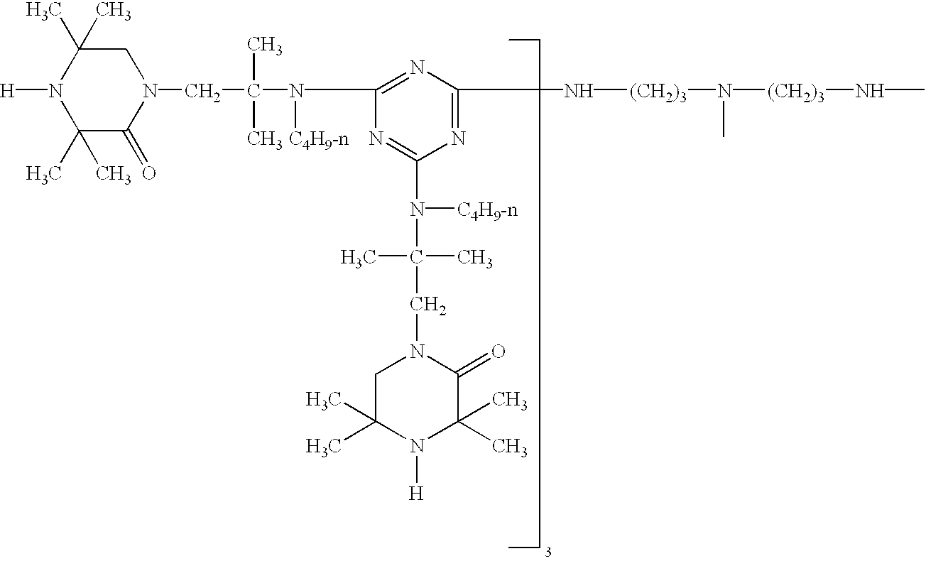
N1=C(N(C(C)(C)CN2C(=O)C(C)(C)N([H])C(C)(C)C2)[C4H9-n])N=C(N[(CH2)3]N(C)[(CH2)3]NC)N=C1N([C4H9-n])C(C)(C)CN1C(=O)C(C)(C)N([H])C(C)(C)C1
